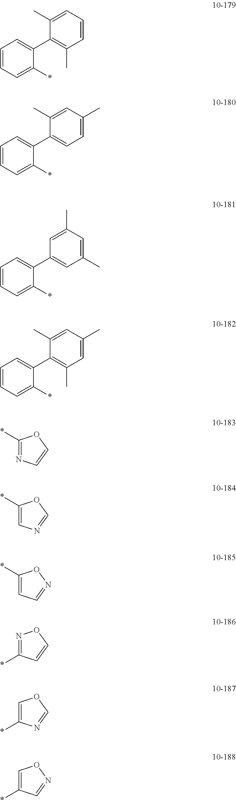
C1=CC=C(*)C(C2=C(C)C=CC=C2C)=C1.C1=CC=C(*)C(C2=CC=C(C)C=C2C)=C1.C1=CC=C(*)C(C2=CC(C)=CC(C)=C2)=C1.C1=CC=C(*)C(C2=C(C)C=C(C)C=C2C)=C1.C1(*)=NC=CO1.C1(*)=CN=CO1.C1(*)=CC=NO1.C1(*)=NOC=C1.C1(*)=COC=N1.C1(*)=CON=C1
